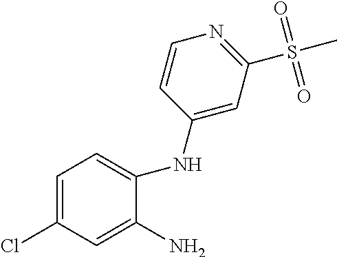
C1=C(Cl)C=C(N)C(NC2=CC(S(C)(=O)=O)=NC=C2)=C1
